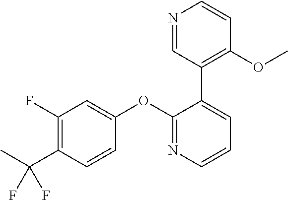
C1(F)=C(C(C)(F)F)C=CC(OC2=NC=CC=C2C2=C(OC)C=CN=C2)=C1
